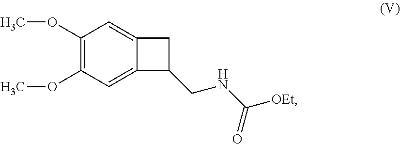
C1(OC)=C(OC)C=C2C(=C1)CC2CNC([OEt])=O
